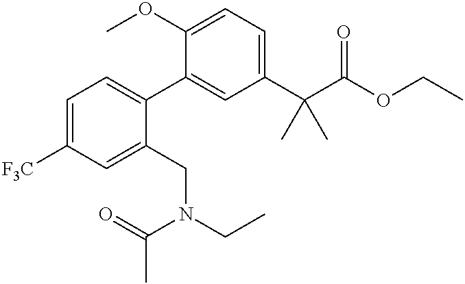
C1(OC)=CC=C(C(C(OCC)=O)(C)C)C=C1C1=CC=C([F3C])C=C1CN(CC)C(=O)C
